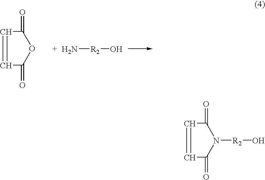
[R2](N)O.C1=CC(=O)OC1=O.C1=CC(=O)N([R2]O)C1=O
